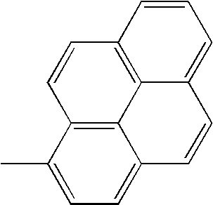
CC1=CC=C2C3=C1C=CC1=C3C(=CC=C1)C=C2
